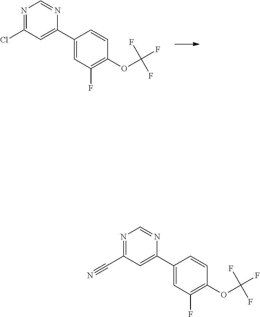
C1(C2=CC(Cl)=NC=N2)=CC(F)=C(OC(F)(F)F)C=C1.C1(C2=CC(C#N)=NC=N2)=CC(F)=C(OC(F)(F)F)C=C1
